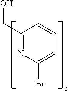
C1(CO)=NC(Br)=CC=C1
